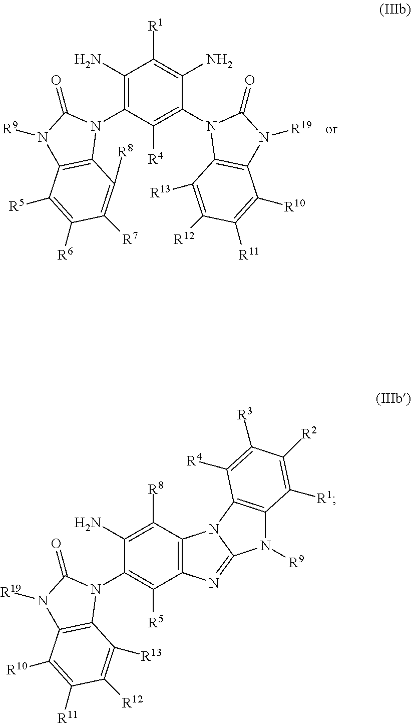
C1(N)=C(N2C(=O)N([R9])C3=C2C([R8])=C([R7])C([R6])=C3[R5])C([R4])=C(N2C3=C(N([R19])C2=O)C([R10])=C([R11])C([R12])=C3[R13])C(N)=C1[R1].C12=C(C([R8])=C(N)C(N3C(=O)N([R19])C4=C3C([R13])=C([R12])C([R11])=C4[R10])=C1[R5])N1C(=N2)N([R9])C2=C1C([R4])=C([R3])C([R2])=C2[R1]
